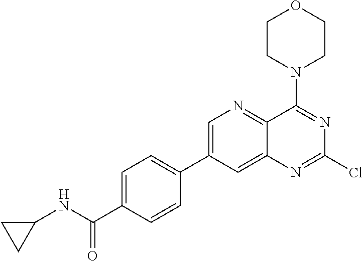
C1=C(C2=CC=C(C(NC3CC3)=O)C=C2)C=C2C(=N1)C(N1CCOCC1)=NC(Cl)=N2
